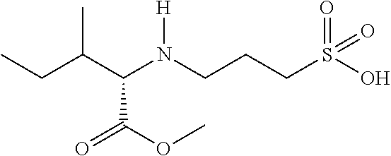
C(C(N(CCCS(=O)(O)=O)[H])C(=O)OC)(CC)C
